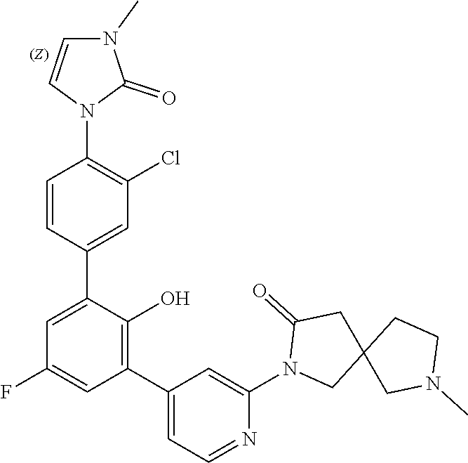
C1=CN(C2=C(Cl)C=C(C3=CC(F)=CC(C4=CC=NC(N5CC6(CC5=O)CN(C)CC6)=C4)=C3O)C=C2)C(=O)N1C
